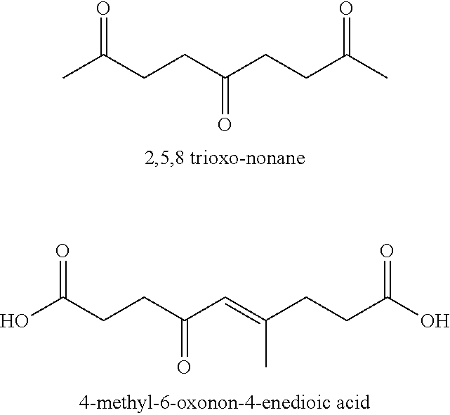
O=C(CCC(CCC(C)=O)=O)C.O=C(CCC(C=C(CCC(O)=O)C)=O)O
